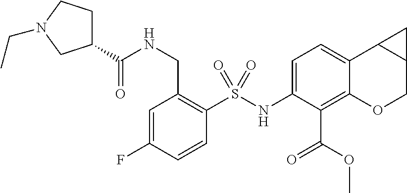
C1(NS(C2=C(CNC(C3CCN(CC)C3)=O)C=C(F)C=C2)(=O)=O)=CC=C2C(=C1C(OC)=O)OCC1C2C1
